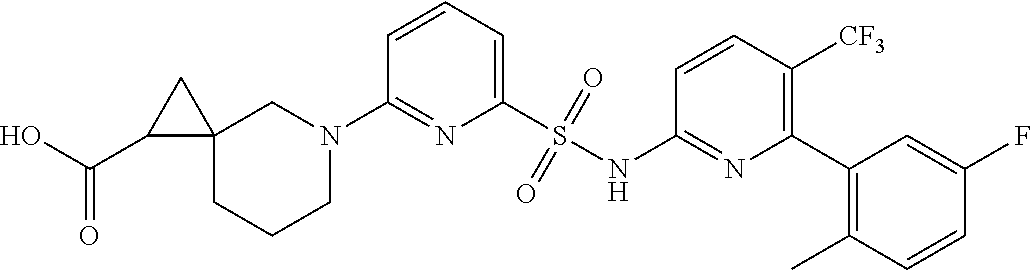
C12(CCCN(C3=NC(S(NC4=NC(C5=C(C)C=CC(F)=C5)=C([CF3])C=C4)(=O)=O)=CC=C3)C1)CC2C(O)=O
